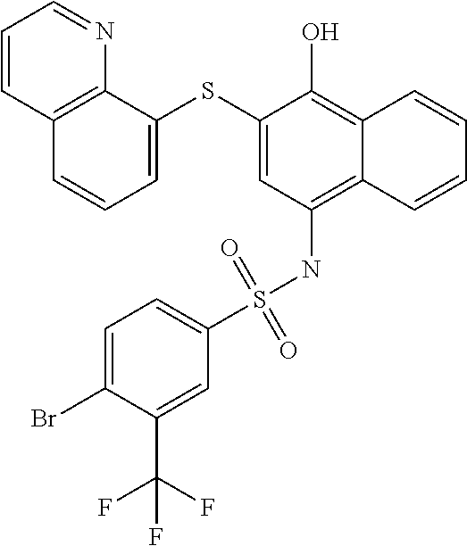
C1=C(SC2=CC=CC3=C2N=CC=C3)C(O)=C2C(=C1NS(C1=CC=C(Br)C(C(F)(F)F)=C1)(=O)=O)C=CC=C2
